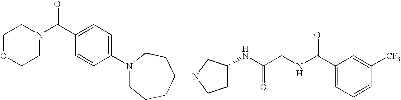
N1(C2CCN(C3=CC=C(C(N4CCOCC4)=O)C=C3)CCC2)CCC(NC(CNC(C2=CC=CC([CF3])=C2)=O)=O)C1
